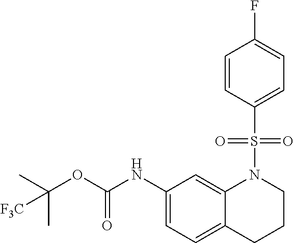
C1(NC(OC(C)(C)[F3C])=O)=CC=C2C(=C1)N(S(C1=CC=C(F)C=C1)(=O)=O)CCC2
